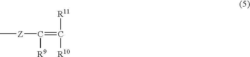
C[Z]C(=C([R10])[R11])[R9]
